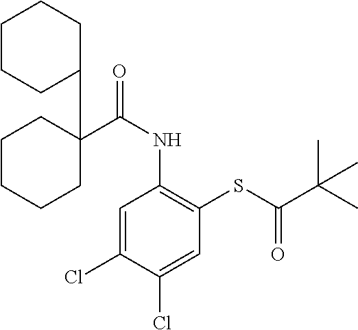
C1=C(Cl)C(Cl)=CC(SC(C(C)(C)C)=O)=C1NC(=O)C1(C2CCCCC2)CCCCC1
